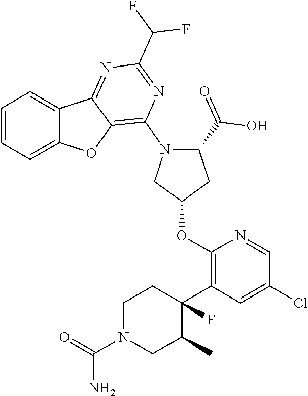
C1=CC=C2C(=C1)C1=NC(C(F)F)=NC(N3CC(OC4=C(C5(F)CCN(C(=O)N)CC5C)C=C(Cl)C=N4)CC3C(O)=O)=C1O2
